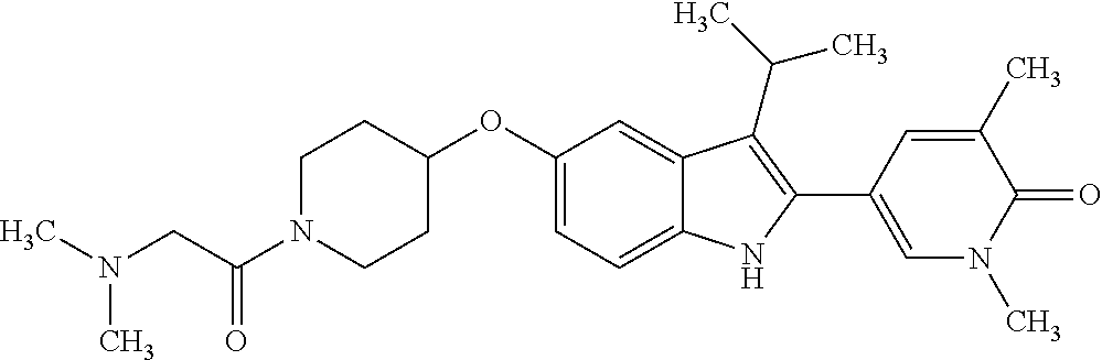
C1(OC2=CC=C3C(=C2)C(C(C)C)=C(C2=CN(C)C(=O)C(C)=C2)N3)CCN(C(CN(C)C)=O)CC1
